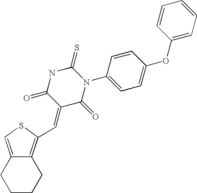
C12=CSC(C=C3C(=O)N(C4=CC=C(OC5=CC=CC=C5)C=C4)C(=S)NC3=O)=C1CCCC2
